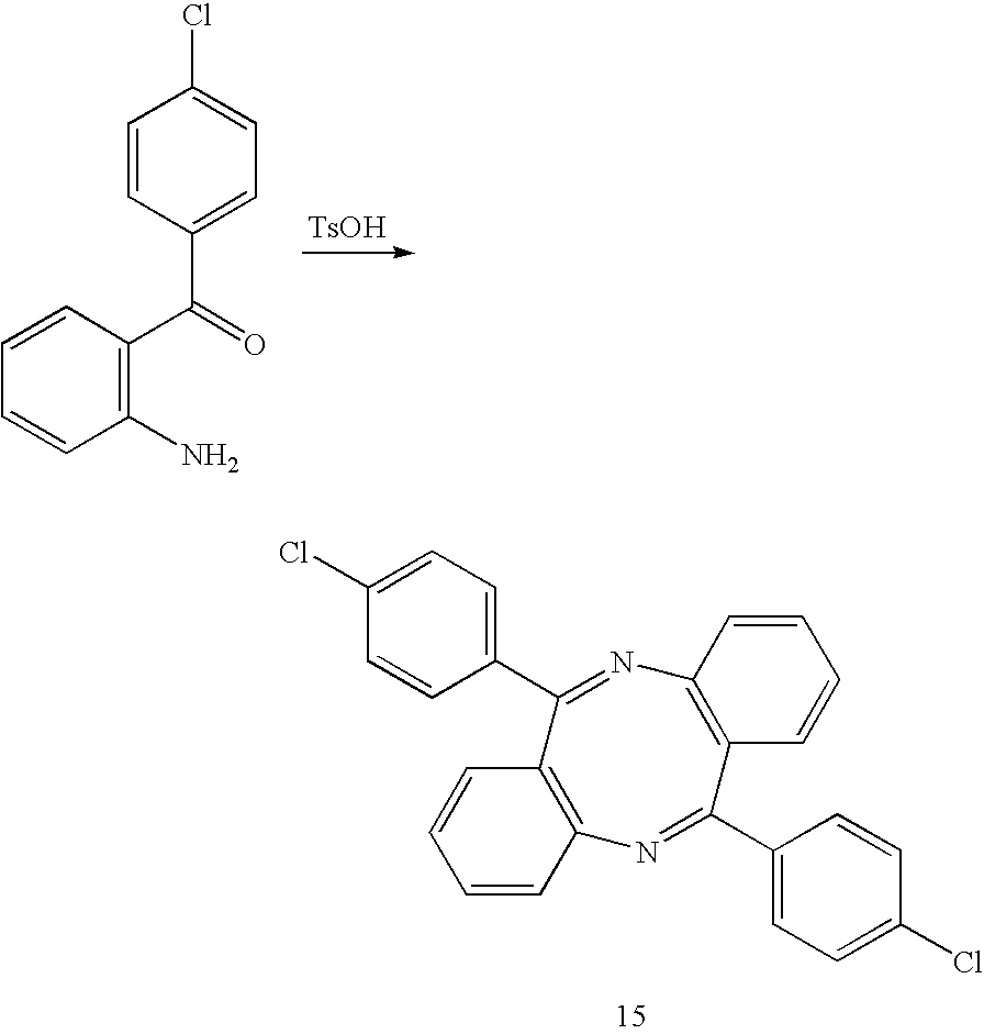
[TsOH].C1=CC(C(=O)C2=C(N)C=CC=C2)=CC=C1Cl.C12=C(C=CC=C1)N=C(C1=CC=C(Cl)C=C1)C1=C(N=C2C2=CC=C(Cl)C=C2)C=CC=C1
